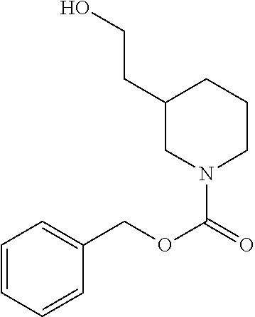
C1=CC=CC(COC(=O)N2CCCC(CCO)C2)=C1
